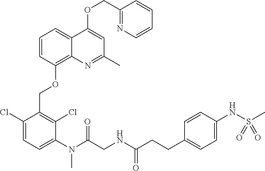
C1=CC(OCC2=C(Cl)C(N(C)C(=O)CNC(CCC3=CC=C(NS(C)(=O)=O)C=C3)=O)=CC=C2Cl)=C2C(=C1)C(OCC1=NC=CC=C1)=CC(C)=N2
